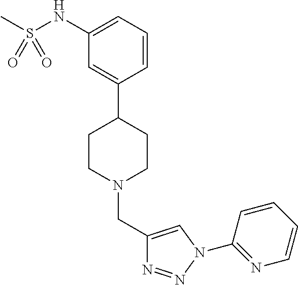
C1(NS(C)(=O)=O)=CC=CC(C2CCN(CC3=CN(C4=NC=CC=C4)N=N3)CC2)=C1
